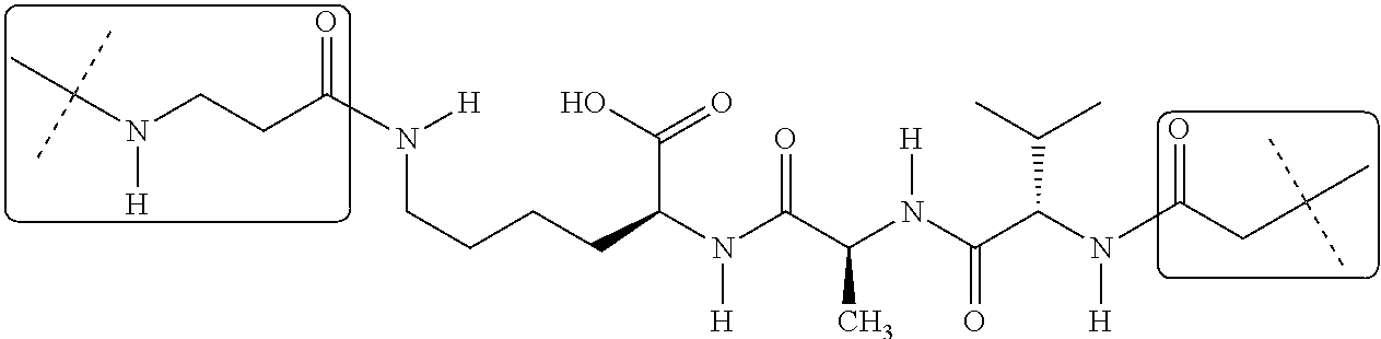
C(N(CCC(N([H])CCCCC(N(C(C(N(C(C(N(C(CC(C)(C)C)=O)[H])C(C)C)=O)[H])C)=O)[H])C(O)=O)=O)[H])(C)(C)C
